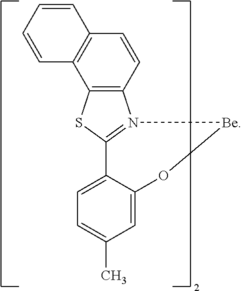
C1=CC=CC2=C1C1=C(C=C2)N2=C(S1)C1=CC=C(C)C=C1O[Be]2
